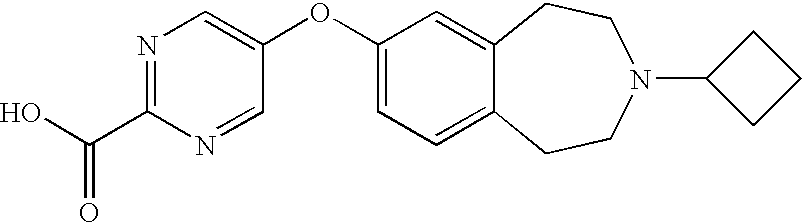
N1=C(C(O)=O)N=CC(OC2=CC=C3C(=C2)CCN(C2CCC2)CC3)=C1
